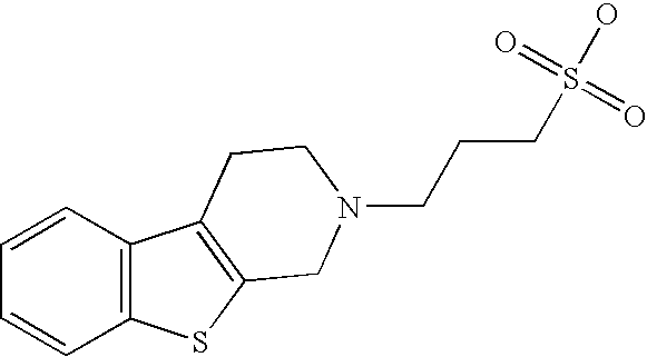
C1=CC2=C(C=C1)SC1=C2CCN(CCCS(=O)(=O)O)C1
